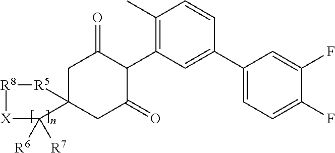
C1C2(CC(=O)C(C3=C(C)C=CC(C4=CC=C(F)C(F)=C4)=C3)C1=O)C([R6])([R7])[X][R8][R5]2
